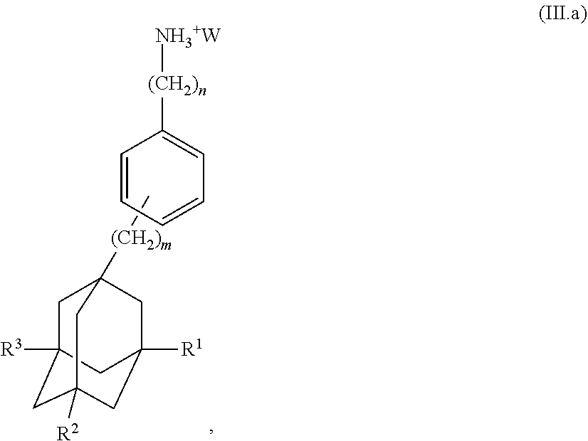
C1C2([R3])CC3([R2])CC([R1])(CC1([(CH2)m]C)C3)C2.C1=CC=CC=C1[(CH2)n][NH3+W]
